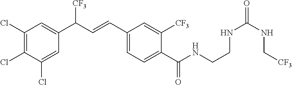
C1(Cl)=C(Cl)C(Cl)=CC(C(C=CC2=CC=C(C(NCCNC(=O)NC[CF3])=O)C([CF3])=C2)[CF3])=C1
